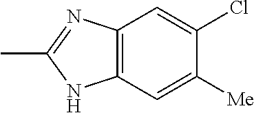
C12=C(C=C([Me])C(Cl)=C1)NC(C)=N2
